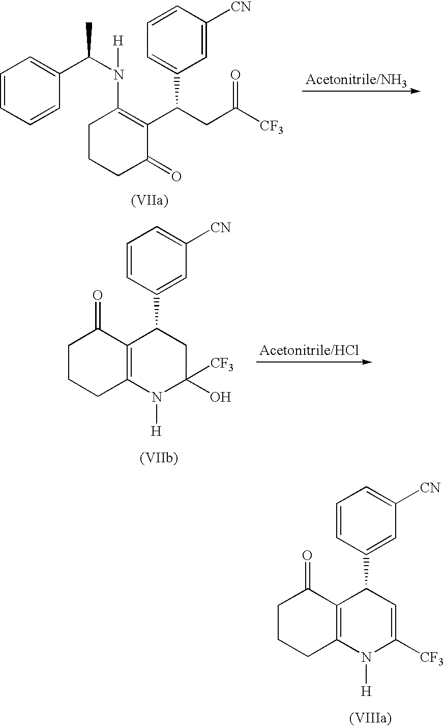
C1=CC(C2C3=C(N([H])C([CF3])=C2)CCCC3=O)=CC([CN])=C1.C1=CC=CC(C(N(C2=C(C(CC([CF3])=O)C3=CC=CC([CN])=C3)C(=O)CCC2)[H])C)=C1.C1=CC(C2C3=C(N([H])C([CF3])(O)C2)CCCC3=O)=CC([CN])=C1
